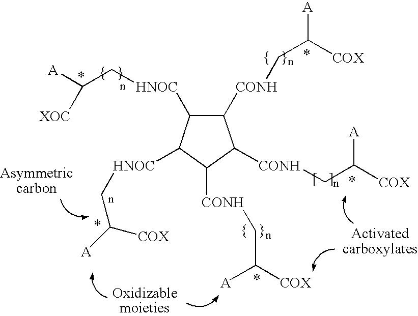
C1([CONH]CC([A])[COX])C([HNOC]CC([A])[XOC])C([HNOC]CC([A])[COX])C([CONH]CC([A])[COX])C1[CONH]CC([COX])[A]
